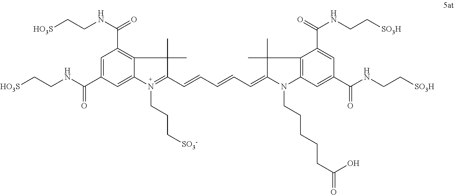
[HO3S]CCNC(C1=CC(C(NCC[HO3S])=O)=C2C(=C1)N(CCC[SO3-])=C(C=CC=CC=C1C(C)(C)C3=C(N1CCCCCC(=O)O)C=C(C(NCC[SO3H])=O)C=C3C(NCC[SO3H])=O)C2(C)C)=O
